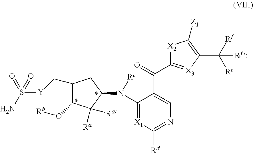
C1(C[Y]S(N)(=O)=O)C(O[Rb])C([Ra])([Ra])C(N(C2=[X1]C([Rd])=NC=C2C(=O)C2=[X3]C(C([Rf])([Rf])[Re])=C([Z1])[X2]2)[Rc])C1
